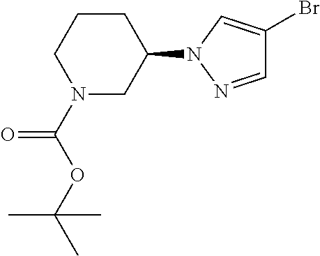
C1=NN(C2CN(C(OC(C)(C)C)=O)CCC2)C=C1Br
